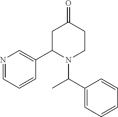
N1(C(C2=CC=CC=C2)C)CCC(=O)CC1C1=CN=CC=C1
